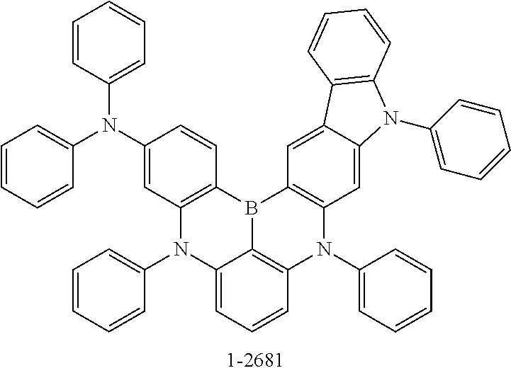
C12=CC=CC3=C1B(C1=C(N3C3=CC=CC=C3)C=C3C(=C1)C1=C(N3C3=CC=CC=C3)C=CC=C1)C1=C(N2C2=CC=CC=C2)C=C(N(C2=CC=CC=C2)C2=CC=CC=C2)C=C1
